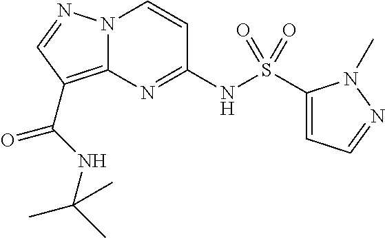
N(C1=NC2=C(C(=O)NC(C)(C)C)C=NN2C=C1)S(C1=CC=NN1C)(=O)=O
